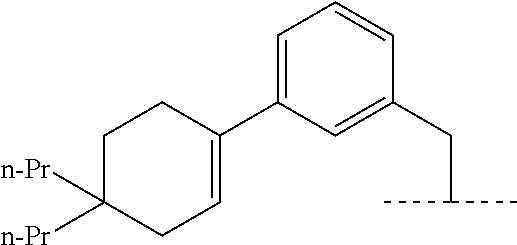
C1=C(CC(C)C)C=CC=C1C1=CCC([n-Pr])([n-Pr])CC1
